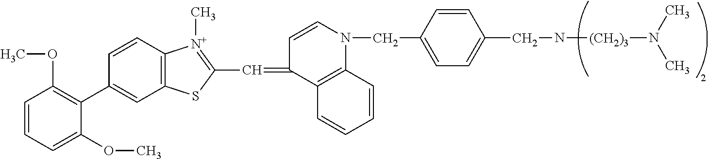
C1=CC=C(OC)C(C2=CC3=C(C=C2)[N+](C)=C(C=C2C4=C(N(CC5=CC=C(CN[(CH2)3]N(C)C)C=C5)C=C2)C=CC=C4)S3)=C1OC
